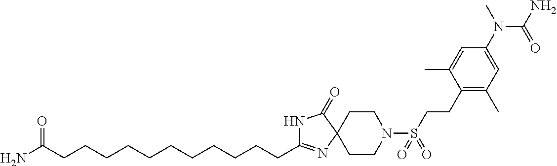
N1C(CCCCCCCCCCCC(N)=O)=NC2(C1=O)CCN(S(CCC1=C(C)C=C(N(C(N)=O)C)C=C1C)(=O)=O)CC2
